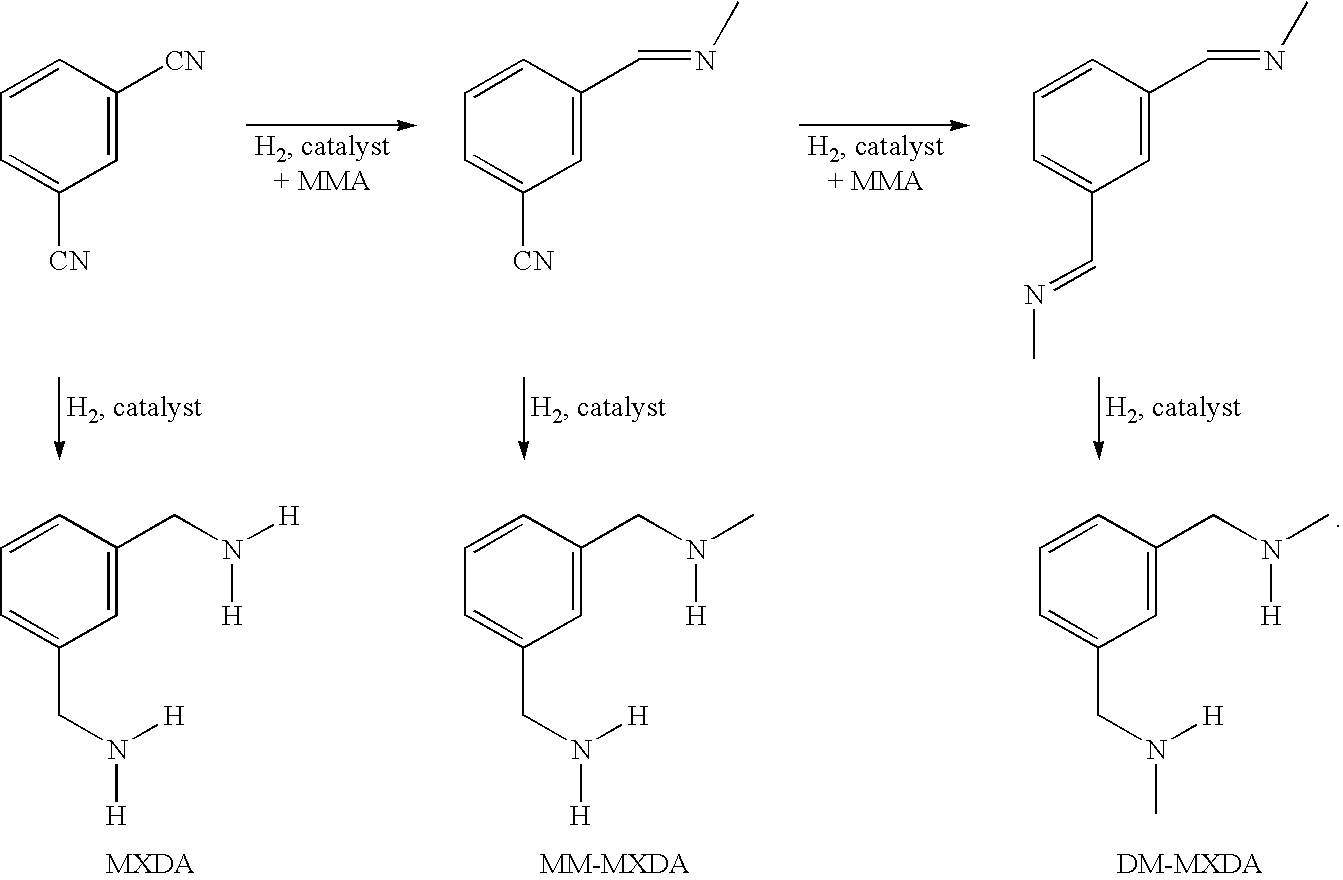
C1=C([CN])C=CC=C1[CN].C1=C(C=NC)C=CC=C1[CN].C1=C(C=NC)C=CC=C1C=NC.C1=C(CN([H])[H])C=CC=C1CN([H])[H].C1=C(CN(C)[H])C=CC=C1CN([H])[H].C1=C(CN(C)[H])C=CC=C1CN(C)[H]
